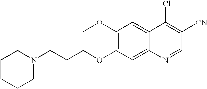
N1(CCCOC2=C(OC)C=C3C(=C2)N=CC([CN])=C3Cl)CCCCC1
